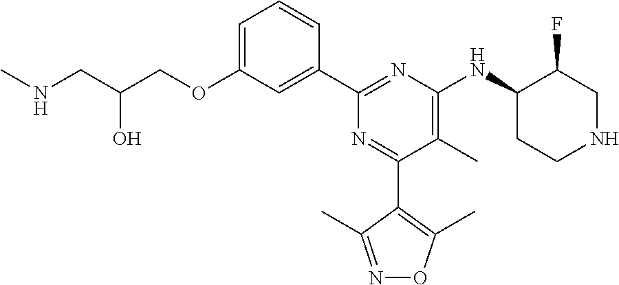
C1=C(OCC(CNC)O)C=C(C2=NC(NC3CCNCC3F)=C(C)C(C3=C(C)ON=C3C)=N2)C=C1
